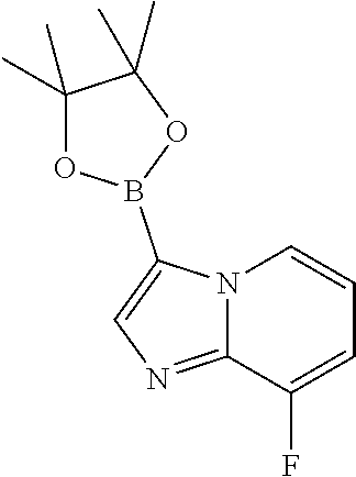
C12=NC=C(B3OC(C)(C)C(C)(C)O3)N1C=CC=C2F
